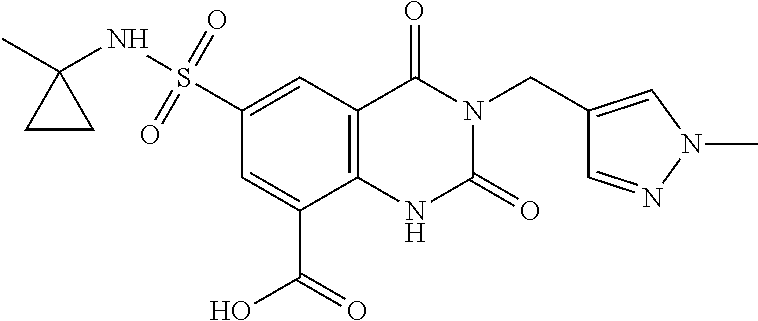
C(N1C(=O)NC2=C(C1=O)C=C(S(=O)(=O)NC1(C)CC1)C=C2C(O)=O)C1=CN(C)N=C1
